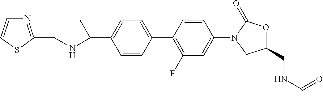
C(C1=CC=C(C2=C(F)C=C(N3CC(CNC(C)=O)OC3=O)C=C2)C=C1)(NCC1=NC=CS1)C
